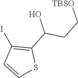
C1(C(O)CC[TBSO])=C(I)C=CS1
